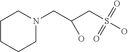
C1CCCN(CC(CS(O)(=O)=O)O)C1
